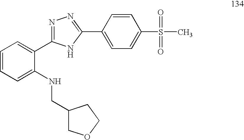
C1=CC=C(NCC2COCC2)C(C2=NN=C(C3=CC=C(S(C)(=O)=O)C=C3)N2)=C1
